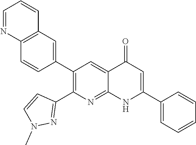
C12=C(C=C(C3=C(C4=NN(C)C=C4)N=C4C(=C3)C(=O)C=C(C3=CC=CC=C3)N4)C=C1)C=CC=N2
